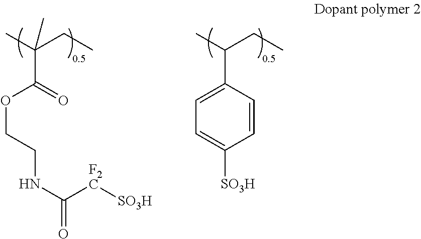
C(C(=O)OCCNC(=O)[F2C][SO3H])(C)(CC)C.C(C1=CC=C([SO3H])C=C1)(C)CC
